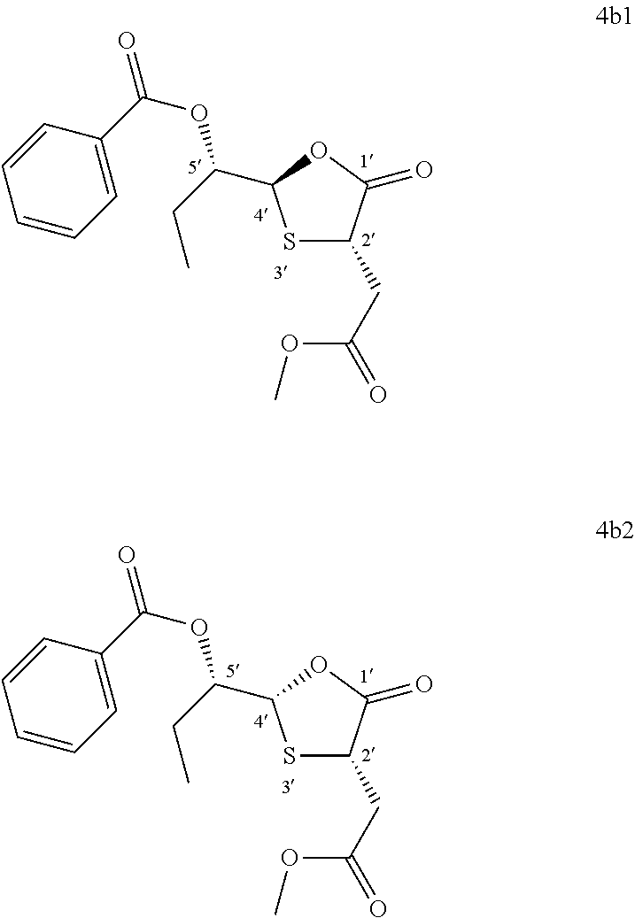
S1C(CC(=O)OC)C(=O)OC1C(OC(=O)C1=CC=CC=C1)CC.S1C(CC(=O)OC)C(=O)OC1C(OC(=O)C1=CC=CC=C1)CC
